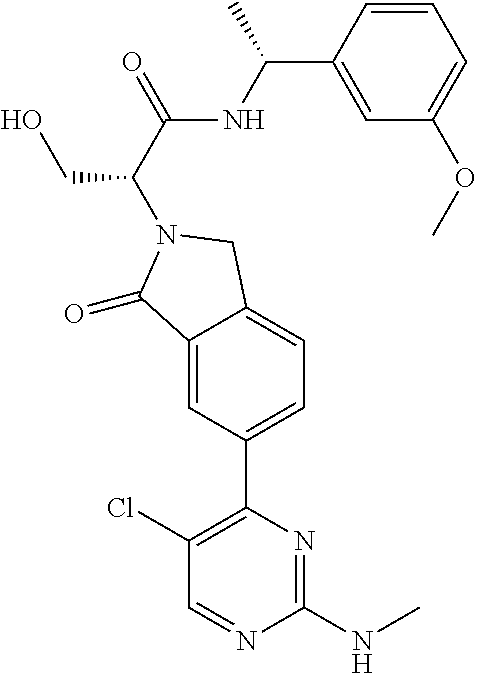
C1(Cl)=C(C2=CC=C3C(=C2)C(=O)N(C(C(=O)NC(C2=CC(OC)=CC=C2)C)CO)C3)N=C(NC)N=C1
